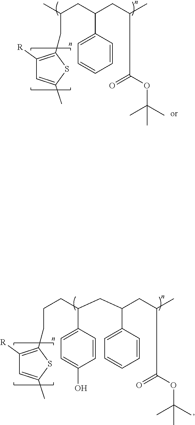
C(CC(C1=CC=CC=C1)CC(C(OC(C)(C)C)=O)C)(CC1=C([R])C=C(C)S1)C.C(CC(C1=CC=C(O)C=C1)CC(CC(C(OC(C)(C)C)=O)C)C1=CC=CC=C1)CC1=C([R])C=C(C)S1
